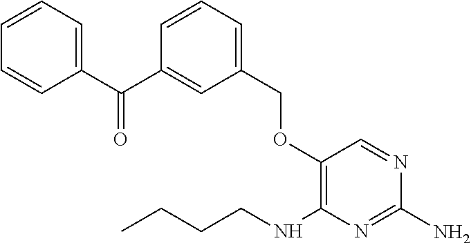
C1=CC=CC(C(C2=CC(COC3=C(NCCCC)N=C(N)N=C3)=CC=C2)=O)=C1
